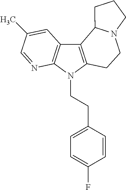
C12=C(N(CCC3=CC=C(F)C=C3)C3=C1C=C(C)C=N3)CCN1C2CCC1
